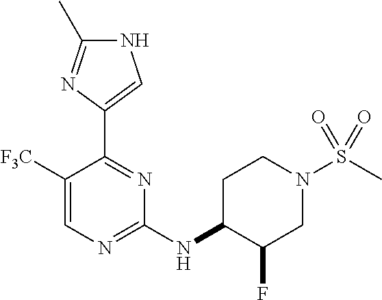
C1(NC2C(F)CN(S(C)(=O)=O)CC2)=NC=C([F3C])C(C2=CNC(C)=N2)=N1
